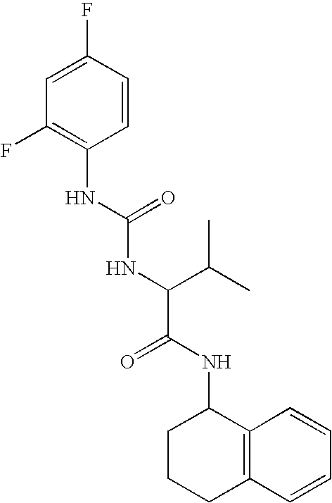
C1=C(F)C=CC(NC(NC(C(=O)NC2CCCC3=C2C=CC=C3)C(C)C)=O)=C1F
